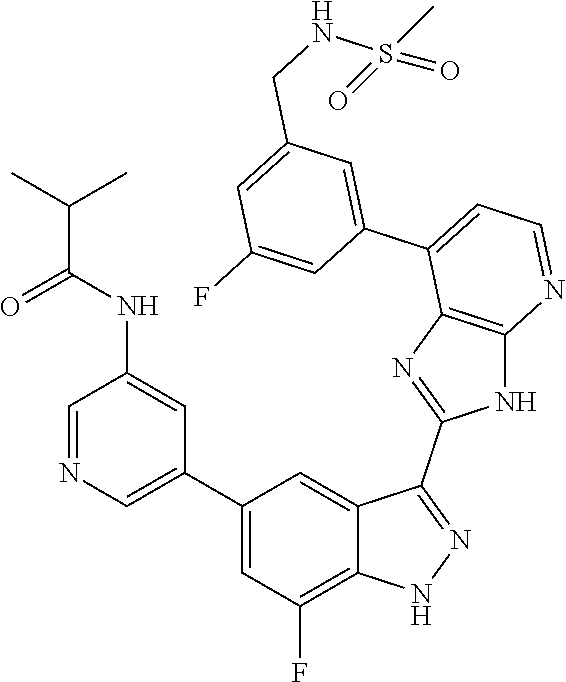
C1=NC=C(C2=CC(F)=C3C(=C2)C(C2=NC4=C(N2)N=CC=C4C2=CC(CNS(=O)(C)=O)=CC(F)=C2)=NN3)C=C1NC(C(C)C)=O
